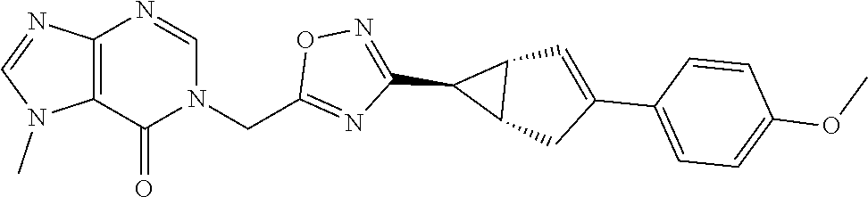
C12=C(C(=O)N(CC3=NC(C4C5C4C=C(C4=CC=C(OC)C=C4)C5)=NO3)C=N1)N(C)C=N2
